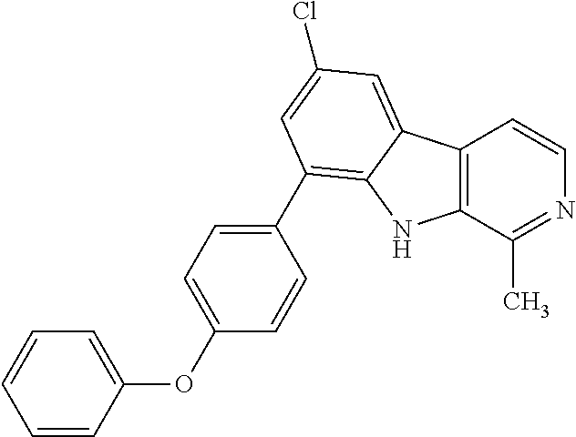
C12=C(C(C)=NC=C1)NC1=C(C3=CC=C(OC4=CC=CC=C4)C=C3)C=C(Cl)C=C21
